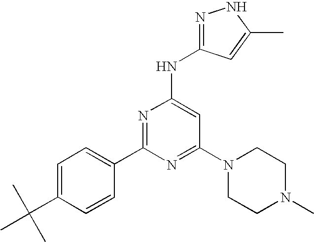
C1=C(C(C)(C)C)C=CC(C2=NC(NC3=NNC(C)=C3)=CC(N3CCN(C)CC3)=N2)=C1
